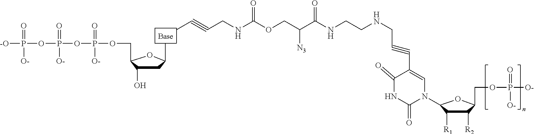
C1C(O)C(COP(=O)([O-])OP(=O)([O-])OP(=O)([O-])[-O])OC1C.CC#CCNC(OCC([N3])C(NCCNCC#CC1=CN(C2C([R1])C([R2])C(COP(=O)([O-])[O-])O2)C(=O)NC1=O)=O)=O
